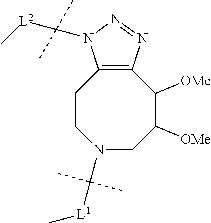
N1(C([L1]C)(C)C)CC([OMe])C([OMe])C2=C(CC1)N(C([L2]C)(C)C)N=N2
